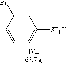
C1=C(Br)C=CC=C1[SF4Cl]
